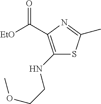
C(C1=C(NCCOC)SC(C)=N1)([EtO])=O
